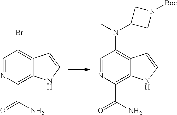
C1=NC(C(=O)N)=C2C(=C1Br)C=CN2.C1=NC(C(=O)N)=C2C(=C1N(C)C1CN([Boc])C1)C=CN2
